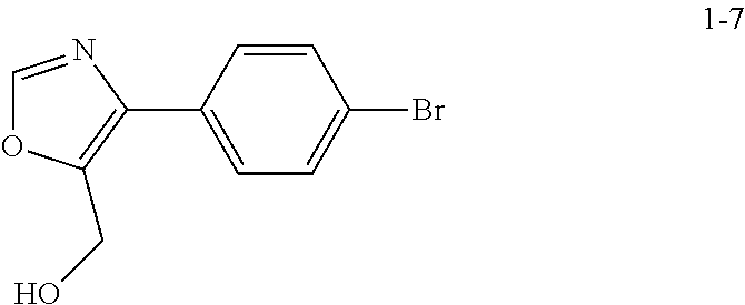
C1=CC(C2=C(CO)OC=N2)=CC=C1Br
